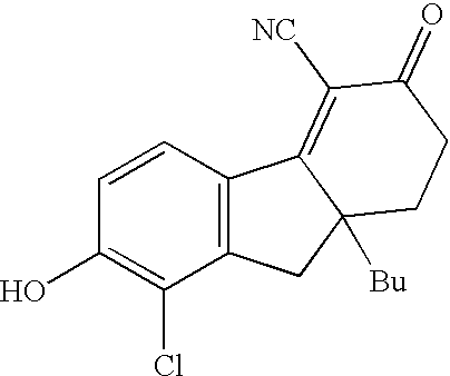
C1=CC(O)=C(Cl)C2=C1C1=C([NC])C(=O)CCC1([Bu])C2
